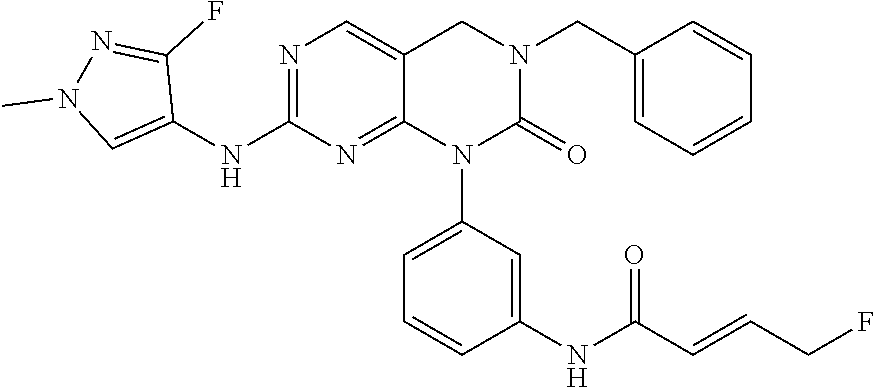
C1(NC2=NC=C3C(=N2)N(C2=CC=CC(NC(C=CCF)=O)=C2)C(=O)N(CC2=CC=CC=C2)C3)=CN(C)N=C1F
